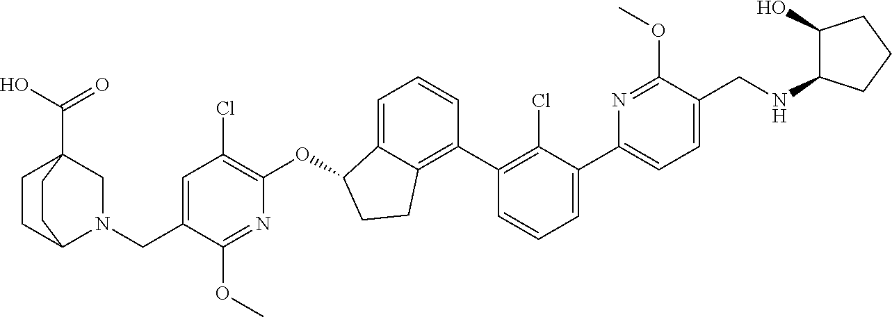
C(C1=CC(Cl)=C(OC2C3=CC=CC(C4=C(Cl)C(C5=CC=C(CNC6C(O)CCC6)C(OC)=N5)=CC=C4)=C3CC2)N=C1OC)N1C2CCC(C(O)=O)(C1)CC2
